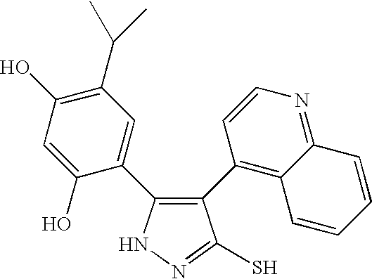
N1N=C(S)C(C2=C3C(=NC=C2)C=CC=C3)=C1C1=CC(C(C)C)=C(O)C=C1O
